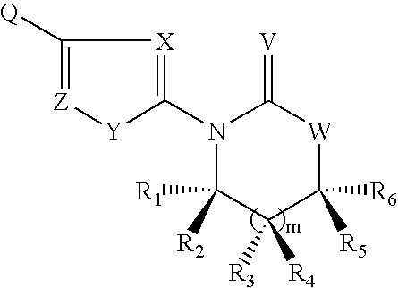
[Q]C1=[Z][Y]C(N2C([R2])([R1])C([R3])([R4])C([R5])([R6])[W]C2=[V])=[X]1
